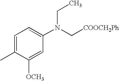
C1=C(C)C([OCH3])=CC(N(C[COOCH2Ph])CC)=C1
